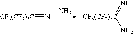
N=[CF3(CF2)5C]N.N.[CF3(CF2)5C]#N
